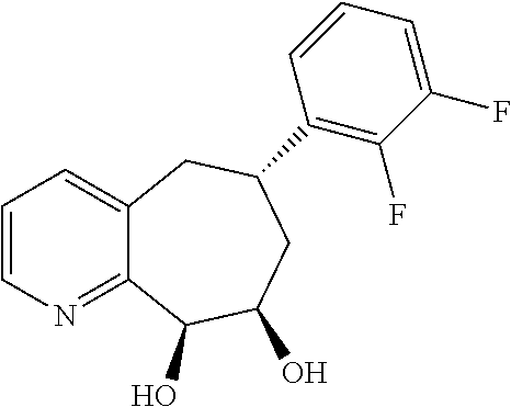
C1=CN=C2C(=C1)CC(C1=C(F)C(F)=CC=C1)CC(O)C2O
